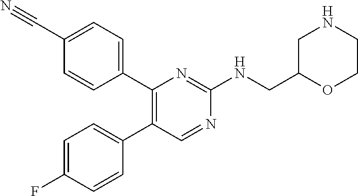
C1(C2=CC=C(C#N)C=C2)=C(C2=CC=C(F)C=C2)C=NC(NCC2CNCCO2)=N1
